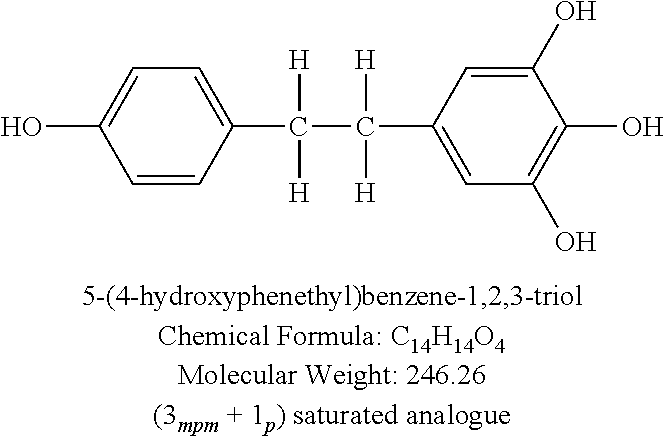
C1=CC(C([H])([H])C([H])([H])C2=CC(O)=C(O)C(O)=C2)=CC=C1O
